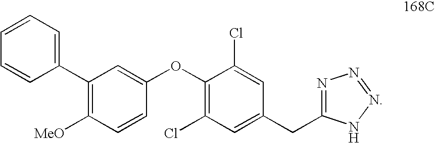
C1(C2=CC=CC=C2)=C([MeO])C=CC(OC2=C(Cl)C=C(CC3=NN=NN3)C=C2Cl)=C1
